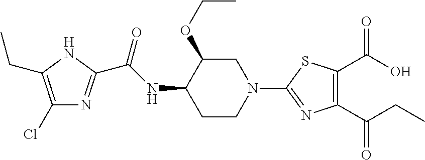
N1C(CC)=C(Cl)N=C1C(NC1C(OCC)CN(C2=NC(C(CC)=O)=C(C(O)=O)S2)CC1)=O
